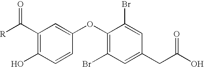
C1(C([R])=O)=C(O)C=CC(OC2=C(Br)C=C(CC(O)=O)C=C2Br)=C1
